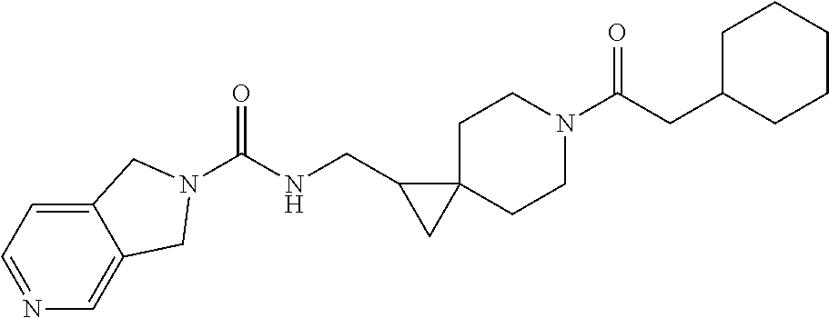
C1=NC=C2C(=C1)CN(C(NCC1CC13CCN(C(CC1CCCCC1)=O)CC3)=O)C2
